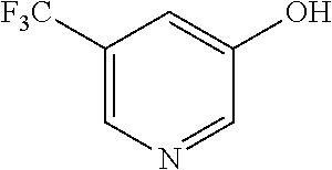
C1([F3C])=CN=CC(O)=C1
